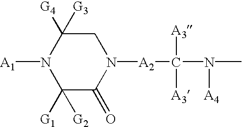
N1([A1])C([G1])([G2])C(=O)N([A2]C([A3])([A3])N([A4])C)CC1([G4])[G3]
